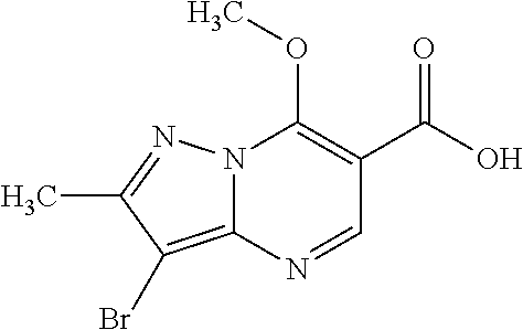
N12C(=C(Br)C(C)=N1)N=CC(C(=O)O)=C2OC
